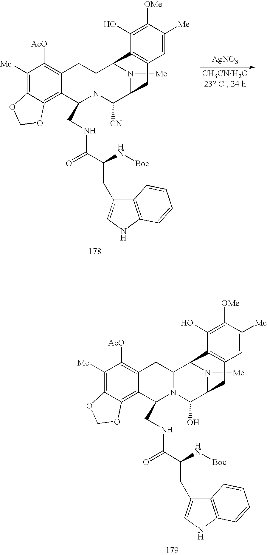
C1([Me])=C2C(=C3C(=C1[AcO])CC1N(C3CNC(=O)C(N[Boc])CC3=CNC4=C3C=CC=C4)C(O)C3N([Me])C1C1=C(C3)C=C([Me])C([OMe])=C1O)OCO2.C1([Me])=C2C(=C3C(=C1[AcO])CC1N(C3CNC(=O)C(N[Boc])CC3=CNC4=C3C=CC=C4)C([CN])C3N([Me])C1C1=C(C3)C=C([Me])C([OMe])=C1O)OCO2.[AgNO3]
